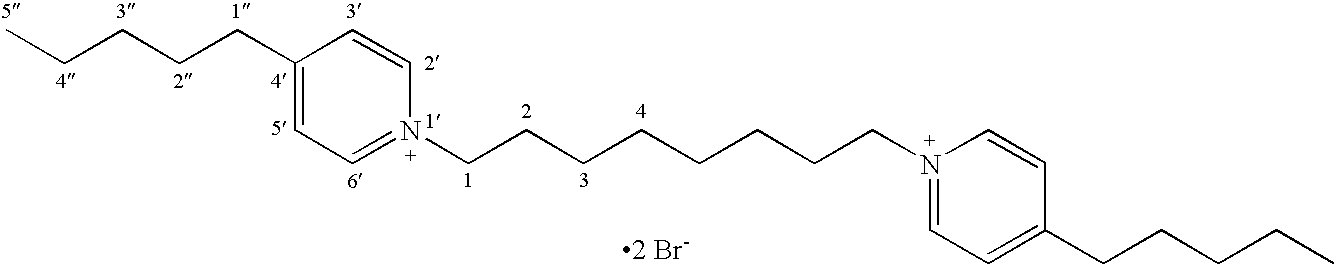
C1(CCCCC)=CC=N(CCCCCCCCN2=CC=C(CCCCC)C=C2)C=C1.[2 Br-]
